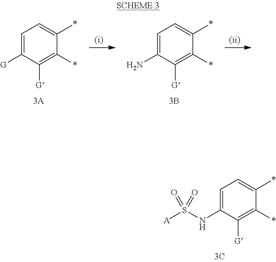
C1=C(N)C([G])=C(*)C(*)=C1.C1=C([G])C([G])=C(*)C(*)=C1.C1=C(NS([A])(=O)=O)C([G])=C(*)C(*)=C1
